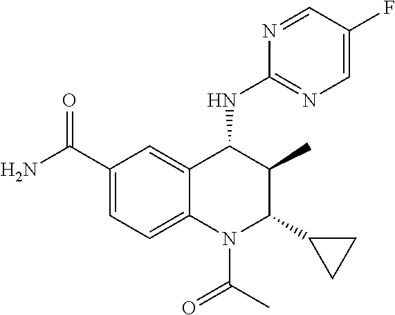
C12=CC(C(N)=O)=CC=C1N(C(C)=O)C(C1CC1)C(C)C2NC1=NC=C(F)C=N1
